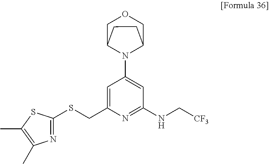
C1=C(CSC2=NC(C)=C(C)S2)N=C(NC[CF3])C=C1N1C2COCC1CC2
